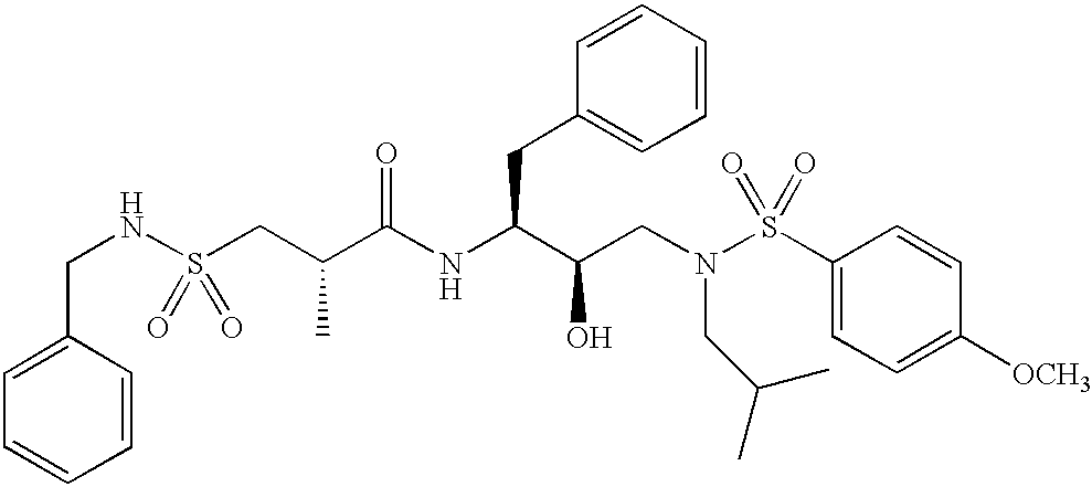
N(S(CC(C(NC(C(CN(S(C1=CC=C([OCH3])C=C1)(=O)=O)CC(C)C)O)CC1=CC=CC=C1)=O)C)(=O)=O)CC1=CC=CC=C1
